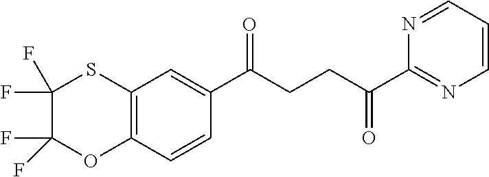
C1(C(CCC(C2=NC=CC=N2)=O)=O)=CC2=C(C=C1)OC(F)(F)C(F)(F)S2
